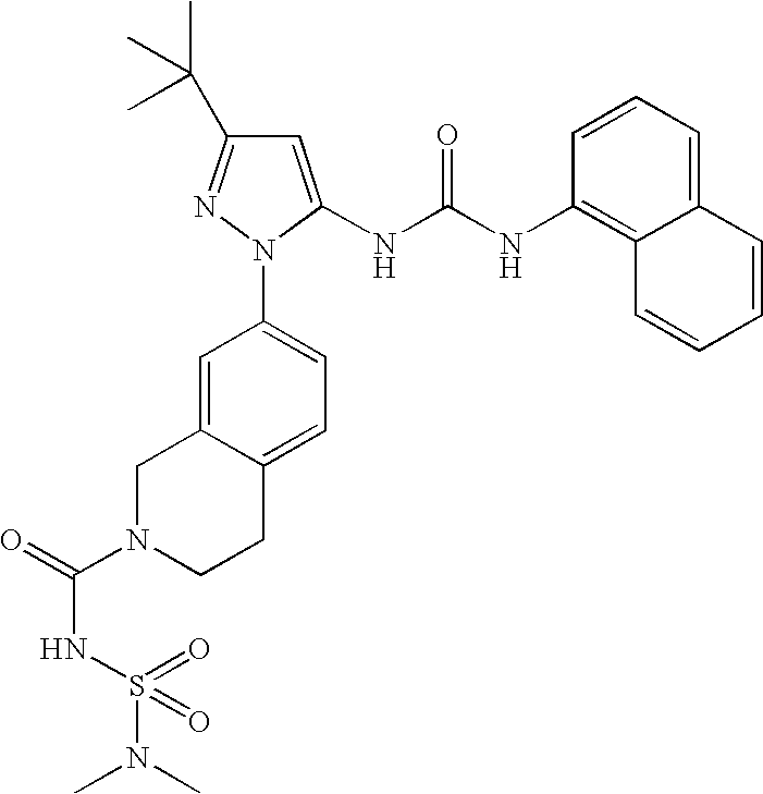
C1=C(NC(NC2=C3C(=CC=C2)C=CC=C3)=O)N(C2=CC=C3C(=C2)CN(C(=O)NS(N(C)C)(=O)=O)CC3)N=C1C(C)(C)C
